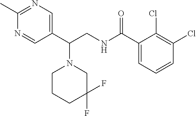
N1=C(C)N=CC(C(CNC(C2=CC=CC(Cl)=C2Cl)=O)N2CCCC(F)(F)C2)=C1
